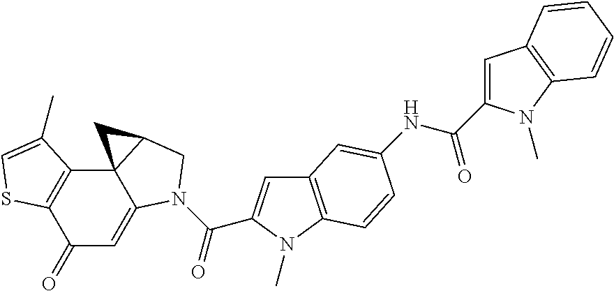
C123C4=C(C(=O)C=C1N(C(=O)C1=CC5=C(N1C)C=CC(NC(=O)C1=CC6=C(N1C)C=CC=C6)=C5)CC2C3)SC=C4C
